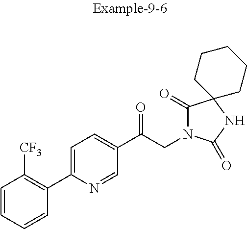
C1=CC=CC(C2=CC=C(C(CN3C(=O)C4(NC3=O)CCCCC4)=O)C=N2)=C1[CF3]
